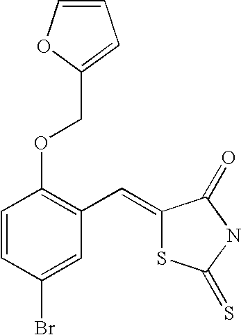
C1=CC(Br)=CC(C=C2SC(=S)NC2=O)=C1OCC1=CC=CO1
